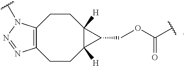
C12=C(CCC3([H])C([H])(CC1)C3COC(=O)C)N=NN2C
